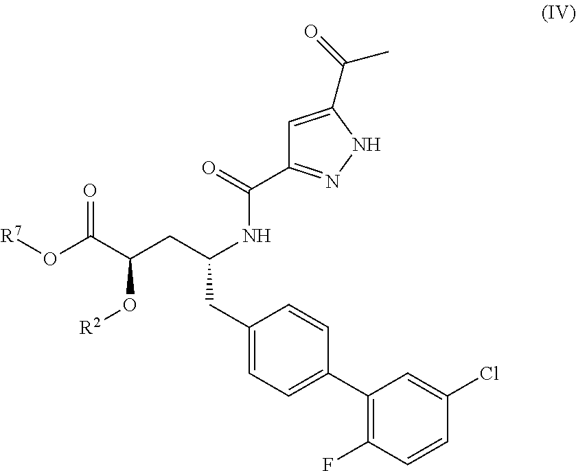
C1(C2=CC=C(CC(CC(C(O[R7])=O)O[R2])NC(C3=NNC(C(C)=O)=C3)=O)C=C2)=C(F)C=CC(Cl)=C1
